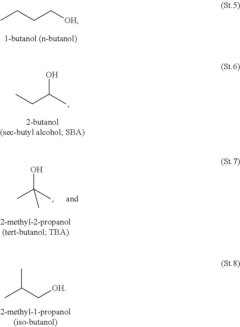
CCCC[OH].CCC(C)O.CC(C)(O)C.CC(C[OH])C
